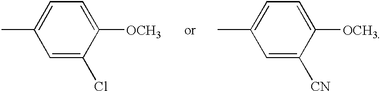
C1=C(Cl)C([OCH3])=CC=C1C.C1=C([CN])C([OCH3])=CC=C1C
